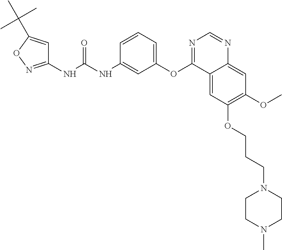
C1(NC(NC2=CC(OC3=NC=NC4=CC(OC)=C(OCCCN5CCN(C)CC5)C=C34)=CC=C2)=O)=NOC(C(C)(C)C)=C1
